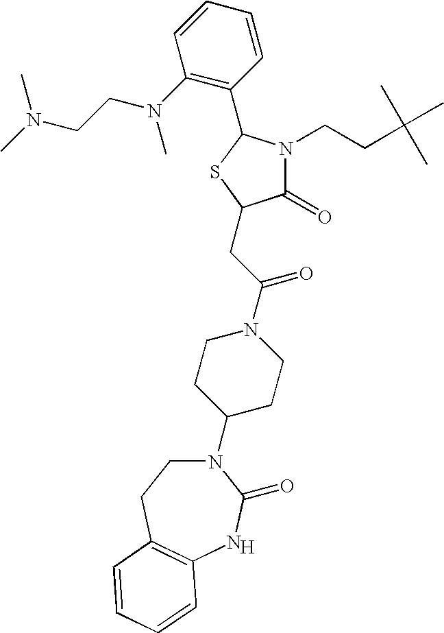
[H].N1(C2CCN(C(CC3C(=O)N(CCC(C)(C)C)C(C4=C(N(CCN(C)C)C)C=CC=C4)S3)=O)CC2)CCC2=C(NC1=O)C=CC=C2
